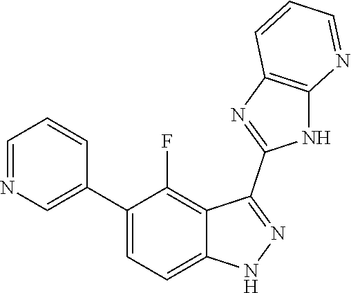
C1=NC=C(C2=CC=C3C(=C2F)C(C2=NC4=C(N2)N=CC=C4)=NN3)C=C1
